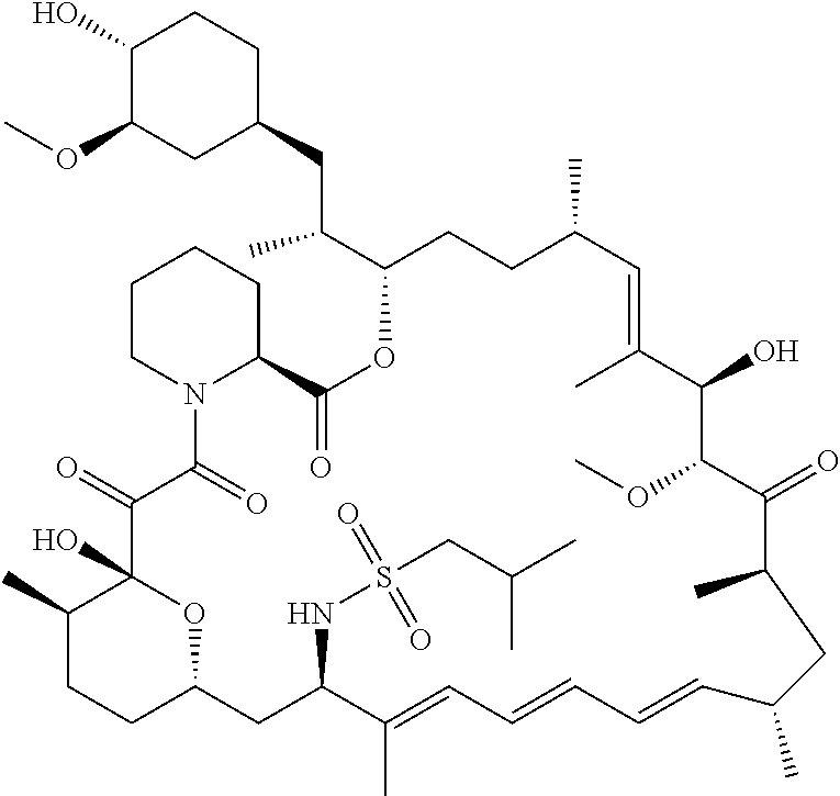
C1(C)CCC2OC1(O)C(=O)C(=O)N1C(CCCC1)C(=O)OC(C(CC1CCC(O)C(OC)C1)C)CCC(C)C=C(C)C(O)C(OC)C(=O)C(C)CC(C)C=CC=CC=C(C)C(NS(CC(C)C)(=O)=O)C2
